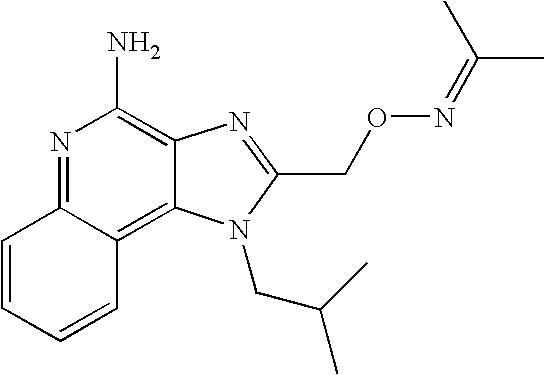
N1=C2C(=C3C(=C1N)N=C(CON=C(C)C)N3CC(C)C)C=CC=C2
